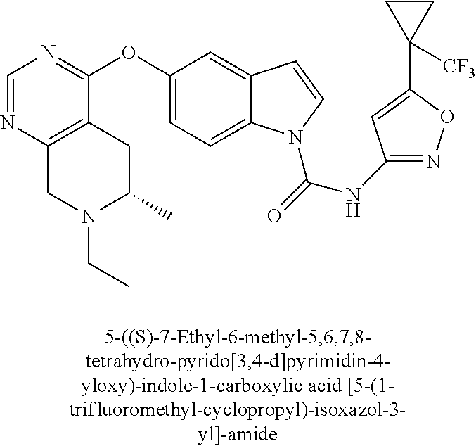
C1=NC2=C(C(OC3=CC=C4C(=C3)C=CN4C(=O)NC3=NOC(C4([CF3])CC4)=C3)=N1)CC(C)N(CC)C2
